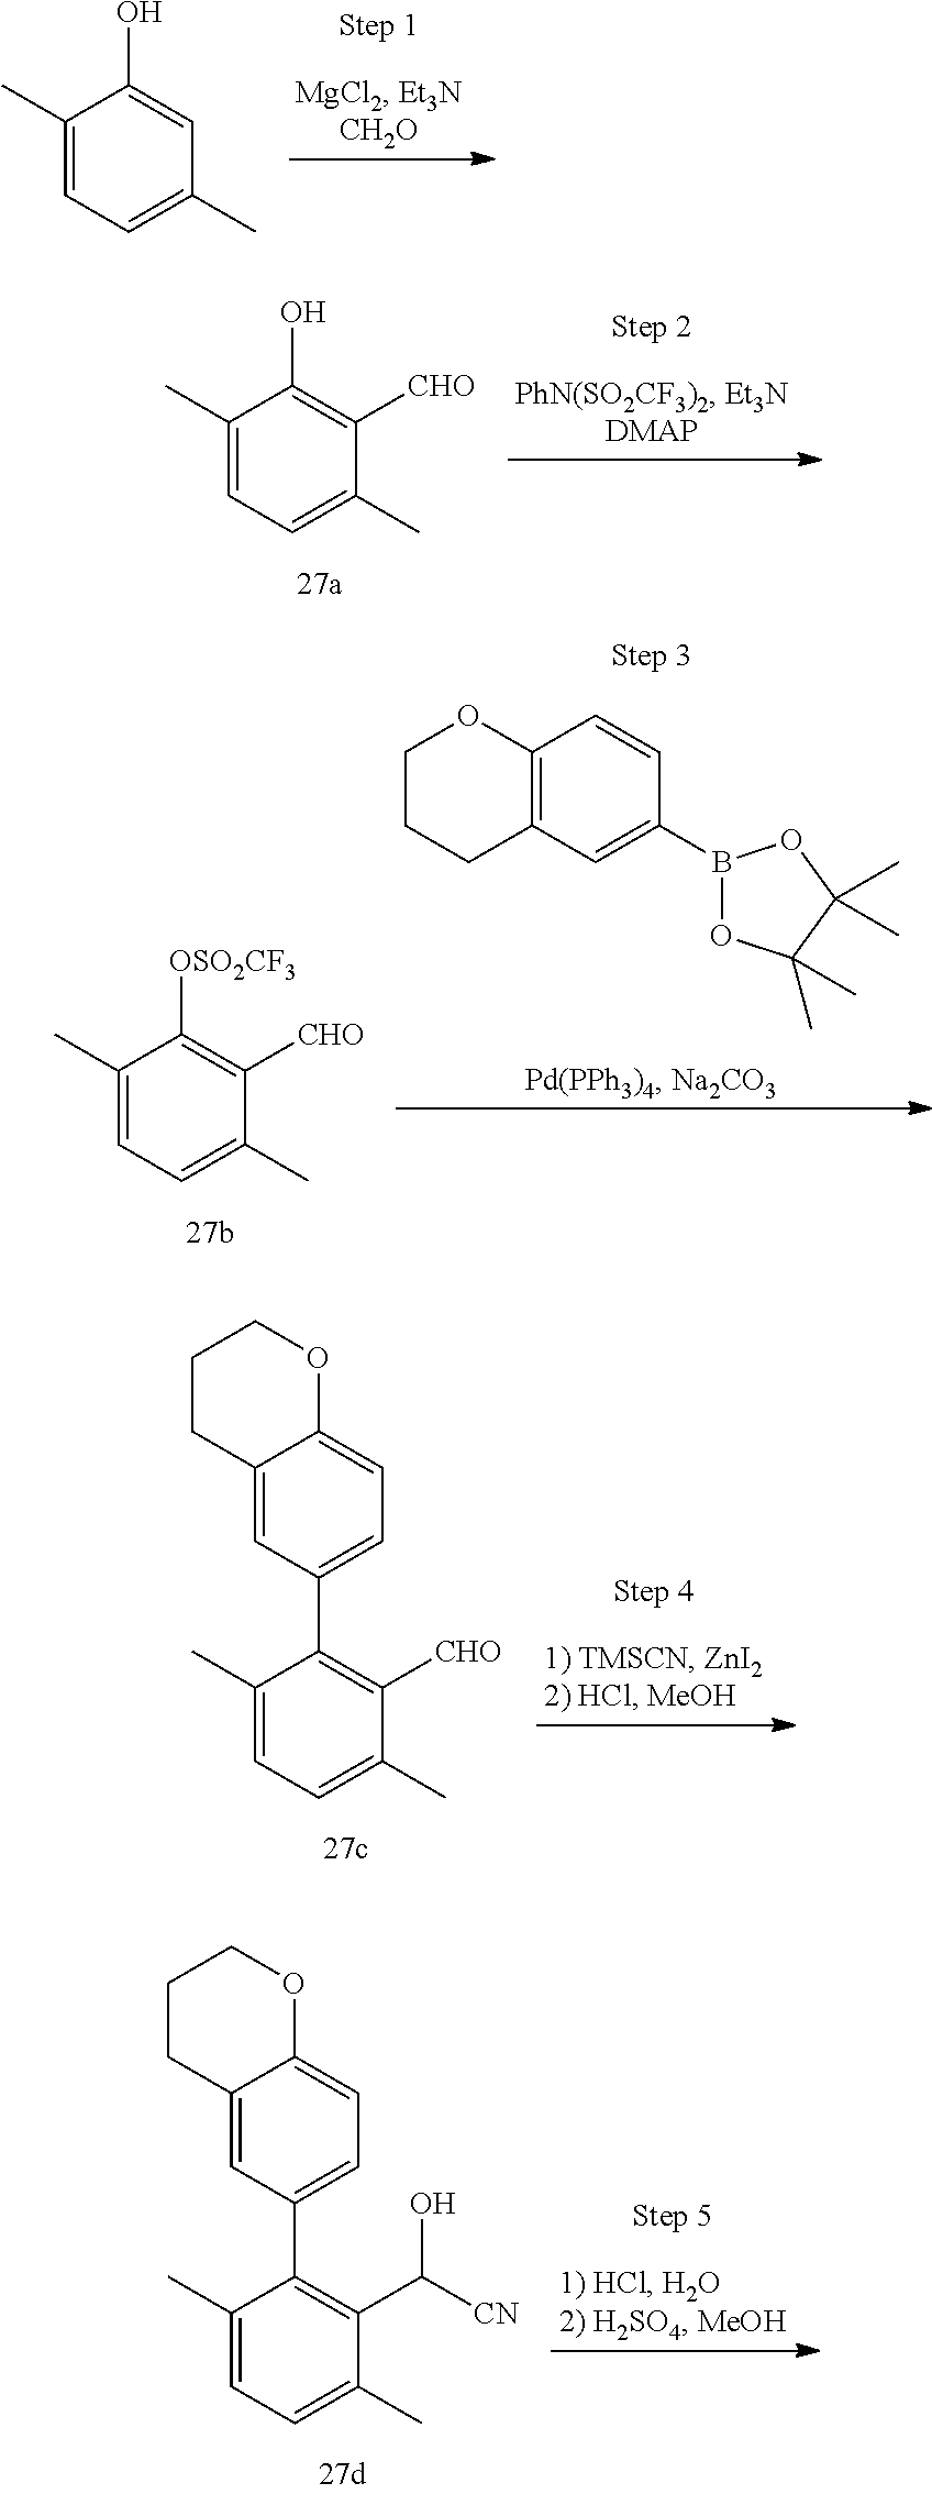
C1(C)=CC=C(C)C=C1O.C1(C)=CC=C(C)C([CHO])=C1O.C1(C)=CC=C(C)C([CHO])=C1[OSO2CF3].C12=C(C=C(B3OC(C)(C)C(C)(C)O3)C=C1)CCCO2.C1(C)=CC=C(C)C([CHO])=C1C1=CC=C2C(=C1)CCCO2.C1(C)=CC=C(C)C(C([CN])O)=C1C1=CC=C2C(=C1)CCCO2
